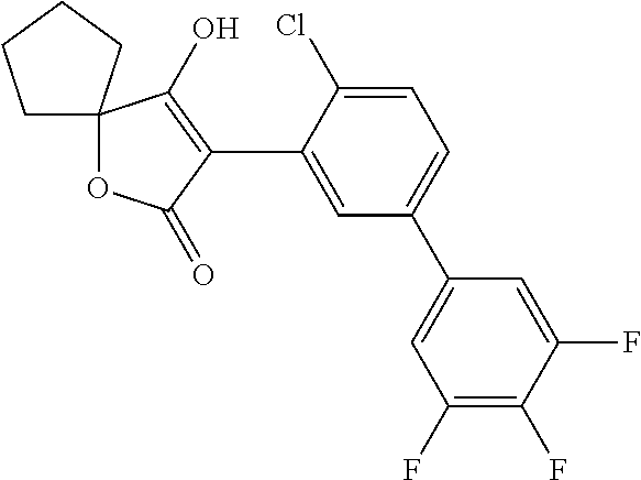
C1=C(Cl)C(C2=C(O)C3(OC2=O)CCCC3)=CC(C2=CC(F)=C(F)C(F)=C2)=C1
